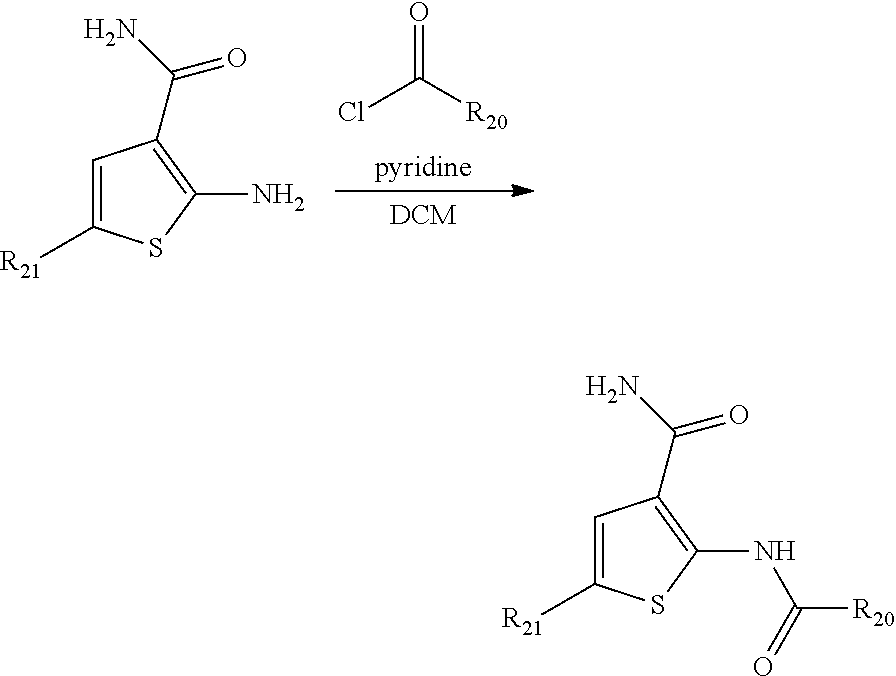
C1=C([R21])SC(N)=C1C(N)=O.O=C([R20])Cl.C1=C([R21])SC(NC([R20])=O)=C1C(N)=O
